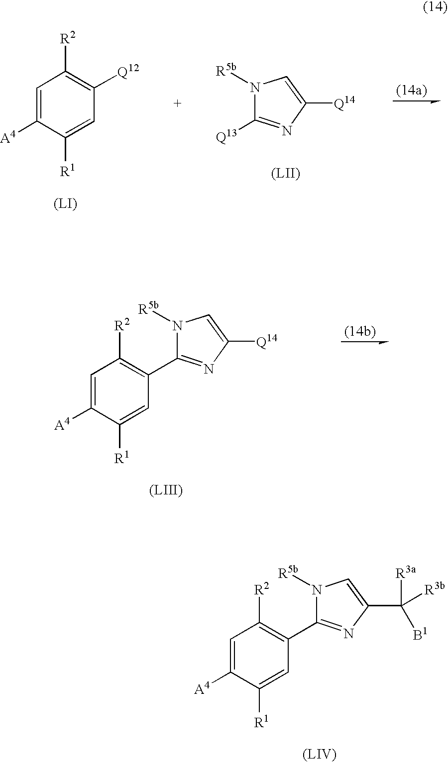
C1=C([A4])C([R1])=CC([Q12])=C1[R2].C1([Q14])=CN([R5b])C([Q13])=N1.C1=C([A4])C([R1])=CC(C2=NC(C([B1])([R3a])[R3b])=CN2[R5b])=C1[R2].C1=C([A4])C([R1])=CC(C2=NC([Q14])=CN2[R5b])=C1[R2]
